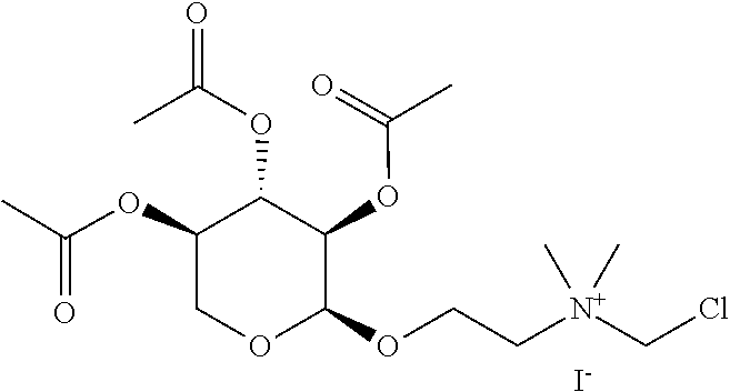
ClC[N+](C)(C)CCOC1C(OC(=O)C)C(OC(=O)C)C(OC(C)=O)CO1.[I-]
